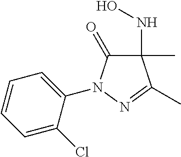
C1(NO)(C)C(=O)N(C2=CC=CC=C2Cl)N=C1C
